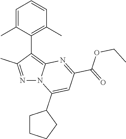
N1=C(C)C(C2=C(C)C=CC=C2C)=C2N1C(C1CCCC1)=CC(C(=O)OCC)=N2
